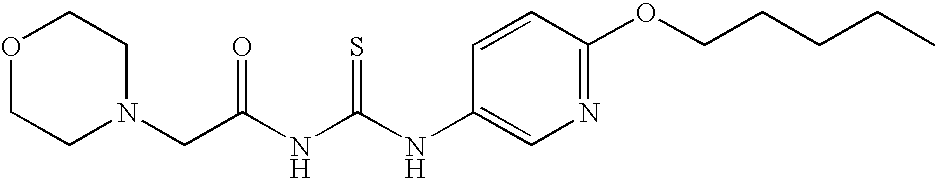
C1(NC(NC(=O)CN2CCOCC2)=S)=CN=C(OCCCCC)C=C1
